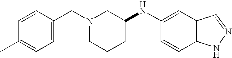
C1=CC(CN2CCCC(NC3=CC4=C(C=C3)NN=C4)C2)=CC=C1C
